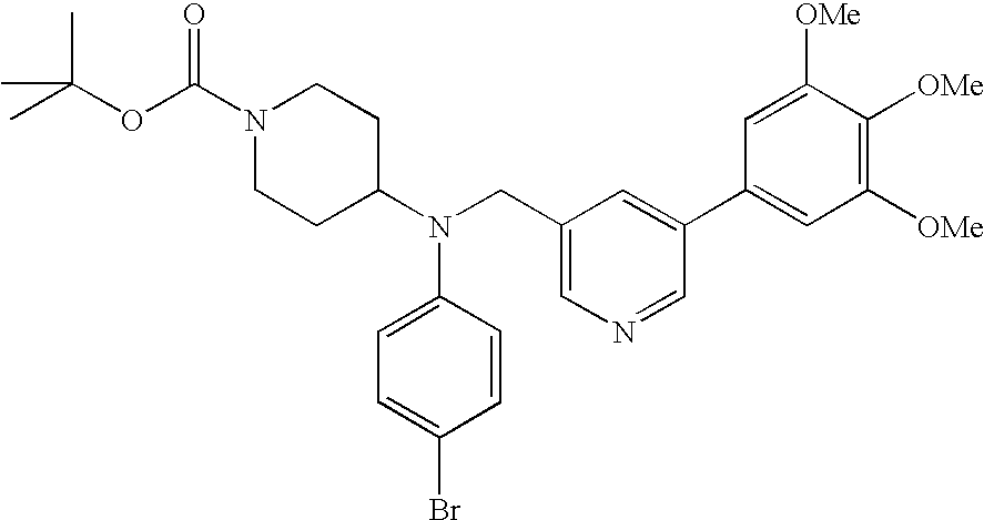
O(C(C)(C)C)C(N1CCC(N(CC2=CN=CC(C3=CC([OMe])=C([OMe])C([OMe])=C3)=C2)C2=CC=C(Br)C=C2)CC1)=O
